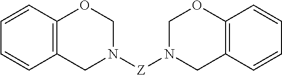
C1=CC=CC2=C1OCN([Z]N1CC3=C(OC1)C=CC=C3)C2
